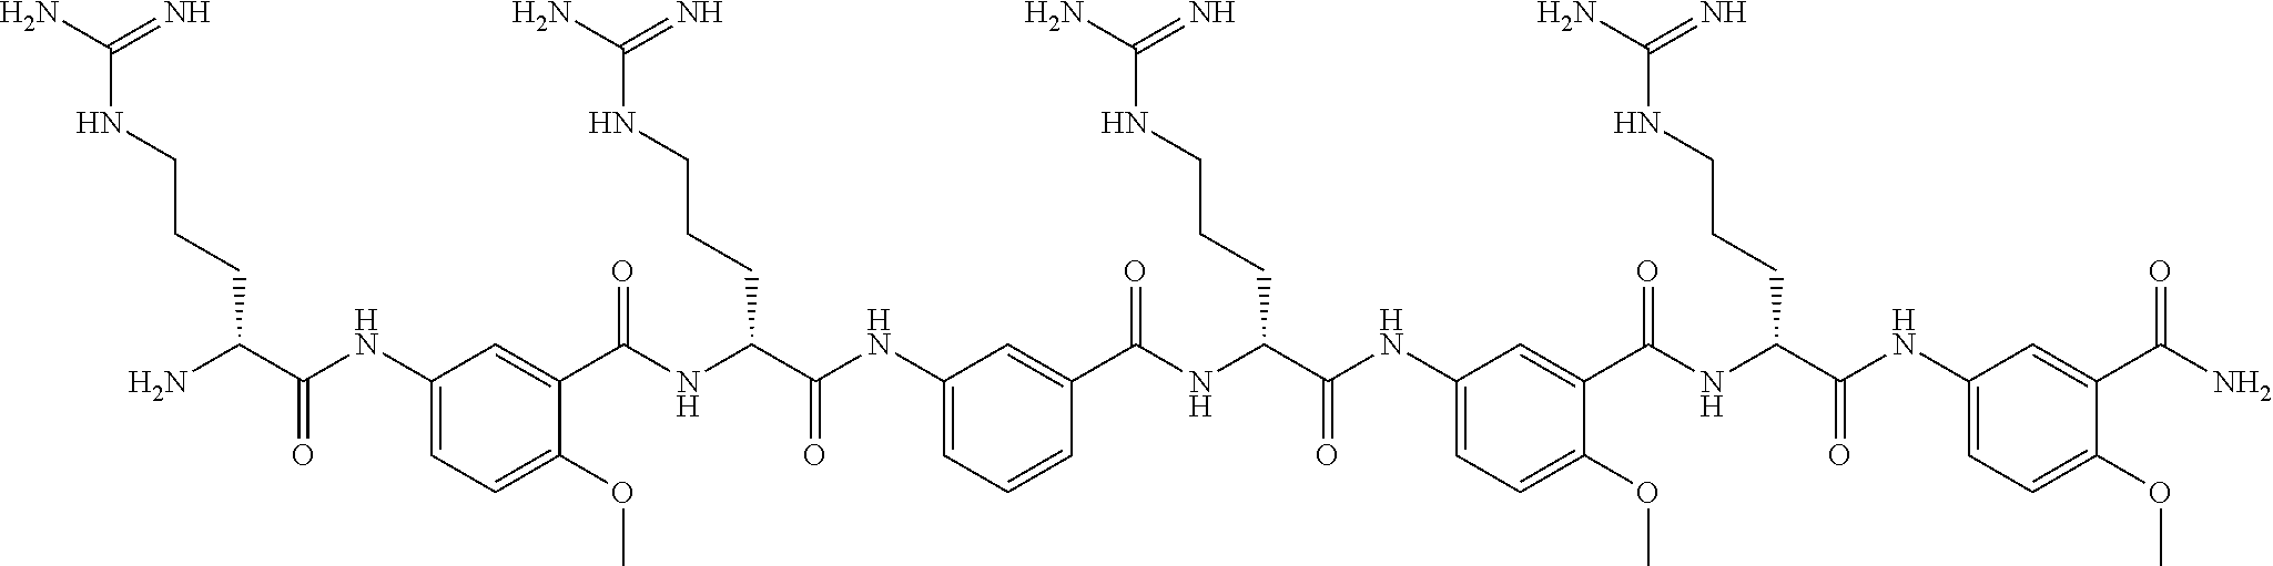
C1(NC(C(N)CCCNC(N)=N)=O)=CC=C(OC)C(C(NC(C(NC2=CC=CC(C(NC(C(NC3=CC=C(OC)C(C(NC(C(NC4=CC=C(OC)C(C(N)=O)=C4)=O)CCCNC(N)=N)=O)=C3)=O)CCCNC(N)=N)=O)=C2)=O)CCCNC(N)=N)=O)=C1
